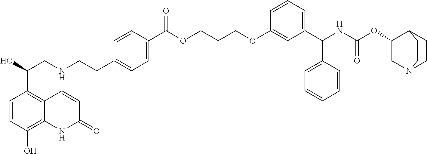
C1(C(OCCCOC2=CC(C(NC(OC3CN4CCC3CC4)=O)C3=CC=CC=C3)=CC=C2)=O)=CC=C(CCNCC(O)C2=C3C(=C(O)C=C2)NC(=O)C=C3)C=C1
